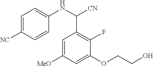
C1=C([MeO])C=C(OCCO)C(F)=C1C(NC1=CC=C([NC])C=C1)[CN]
